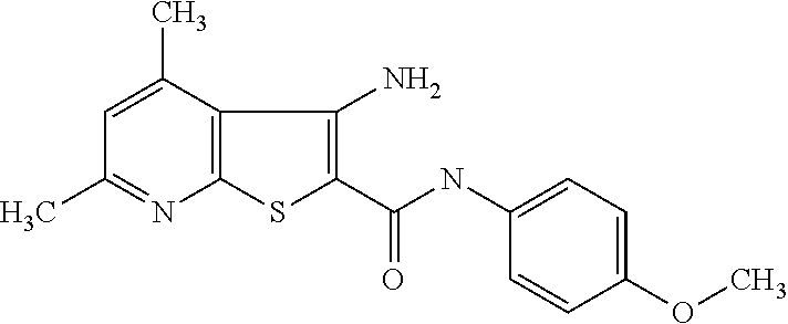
C12=C(C(C)=CC(C)=N1)C(N)=C(C(=O)NC1=CC=C(OC)C=C1)S2
